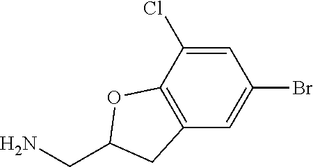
C1=C(Cl)C2=C(C=C1Br)CC(CN)O2
